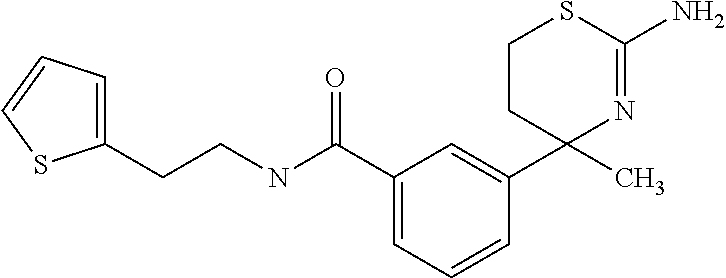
C1(CCNC(C2=CC=CC(C3(C)N=C(N)SCC3)=C2)=O)=CC=CS1
